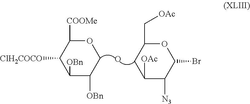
O.C1([OAc])C([N3])C(Br)OC(C[OAc])C1.C1([ClH2COCO])C([COOMe])OCC([OBn])C1[OBn]
